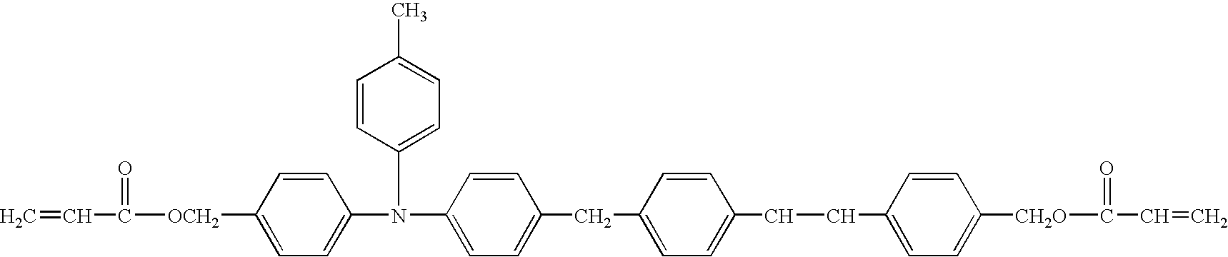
C1=C(N(C2=CC=C(C)C=C2)C2=CC=C(CC3=CC=C(CCC4=CC=C([CH2O]C(=O)C=C)C=C4)C=C3)C=C2)C=CC([OCH2]C(=O)C=C)=C1
